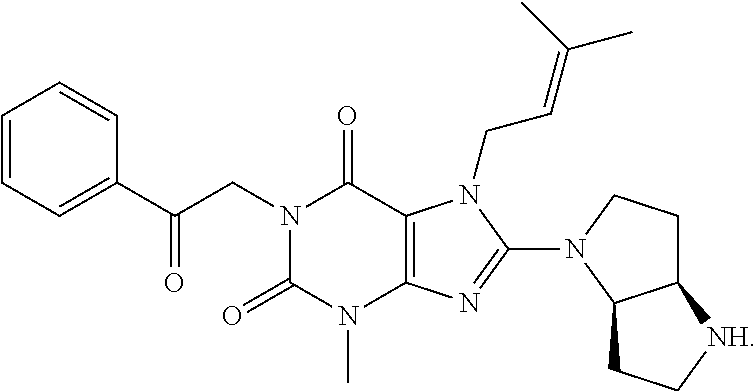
C1=CC=C(C(CN2C(=O)N(C)C3=C(C2=O)N(CC=C(C)C)C(N2C4C(CC2)[NH]CC4)=N3)=O)C=C1
